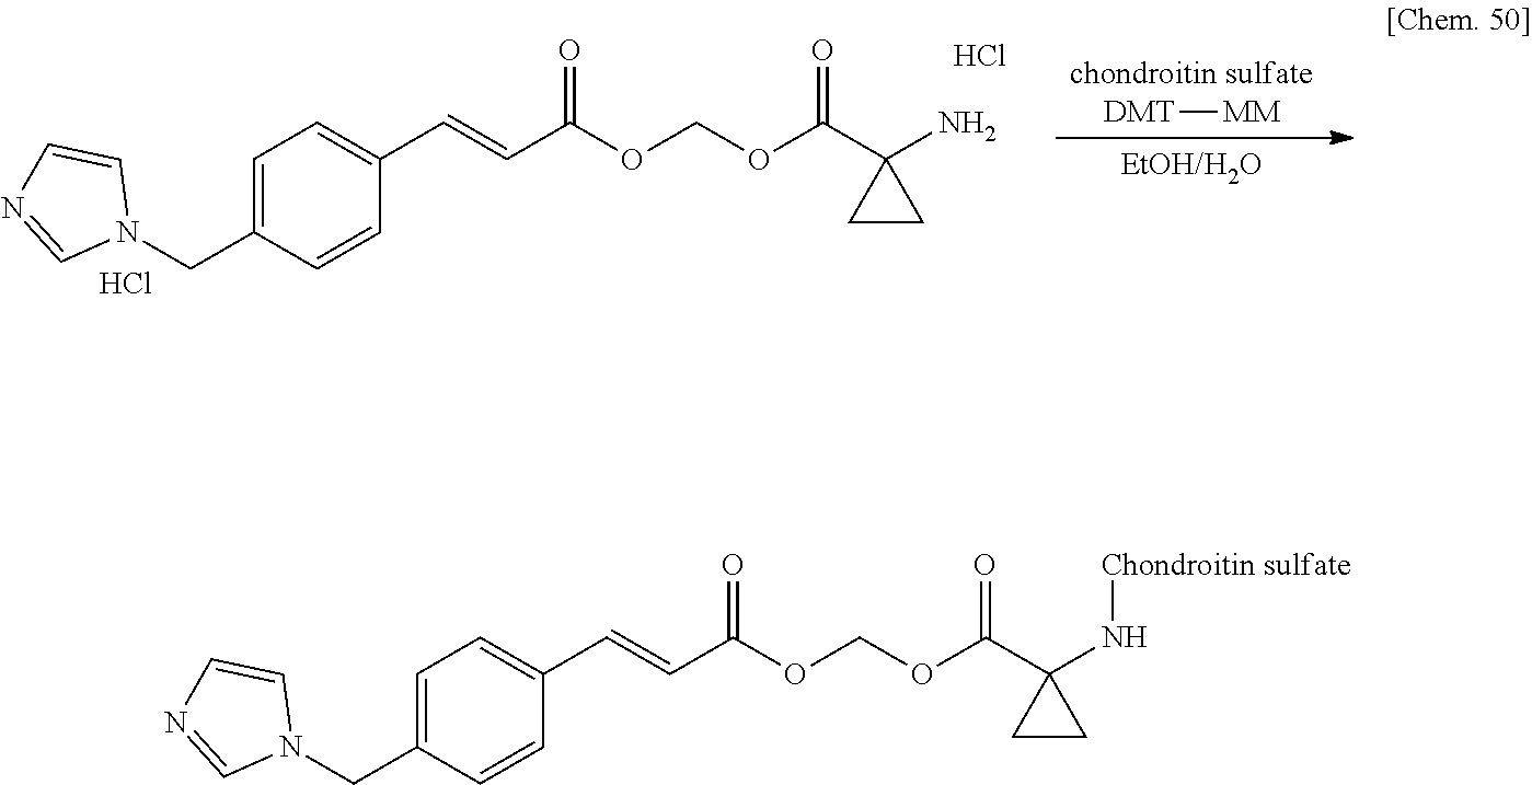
[chondroitin sulfate].[DMT][MM].[EtOH/H2O].N1(CC2=CC=C(C=CC(=O)OCOC(C3(N)CC3)=O)C=C2)C=CN=C1.Cl.Cl.N1(CC2=CC=C(C=CC(=O)OCOC(C3(N[Chondroitin sulfate])CC3)=O)C=C2)C=CN=C1
